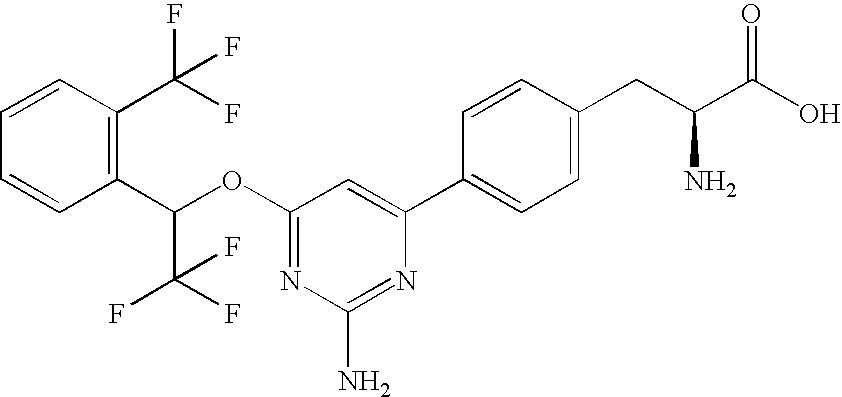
C1=CC(C(F)(F)F)=C(C(OC2=NC(N)=NC(C3=CC=C(CC(C(O)=O)N)C=C3)=C2)C(F)(F)F)C=C1
